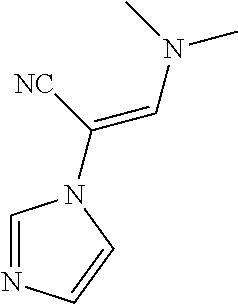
C1=NC=CN1C(=CN(C)C)[NC]
